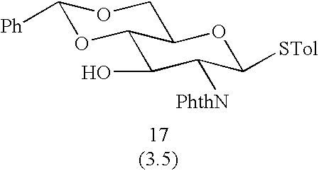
C1(O)C([PhthN])C([STol])OC2C1OC([Ph])OC2
